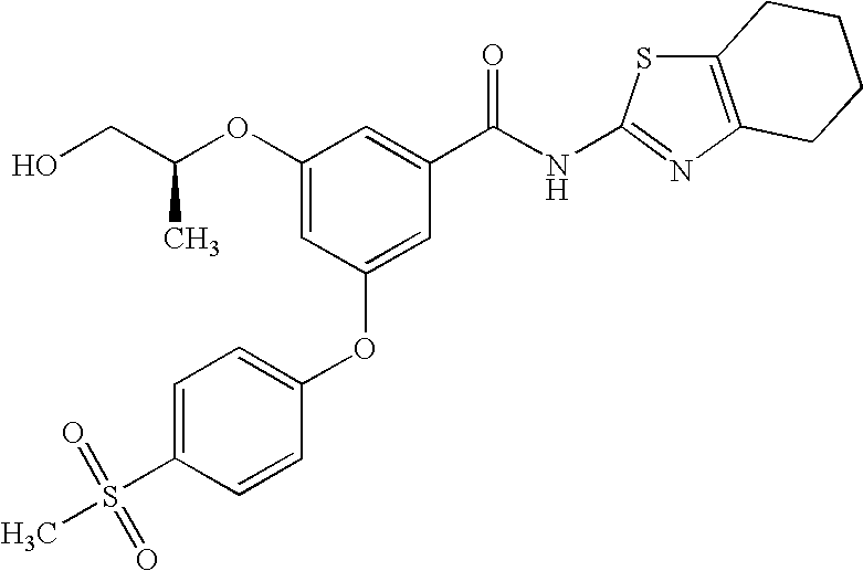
OCC(OC1=CC(OC2=CC=C(S(=O)(=O)C)C=C2)=CC(C(NC2=NC3=C(S2)CCCC3)=O)=C1)C
